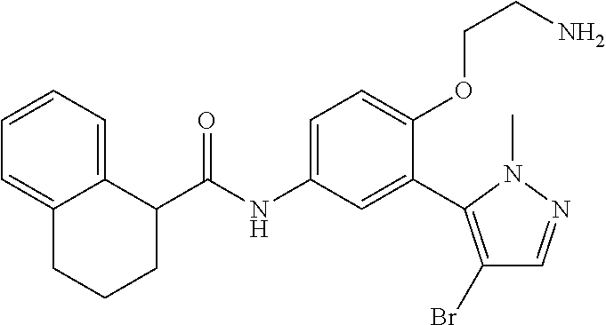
C12=CC=CC=C1C(C(=O)NC1=CC=C(OCCN)C(C3=C(Br)C=NN3C)=C1)CCC2
